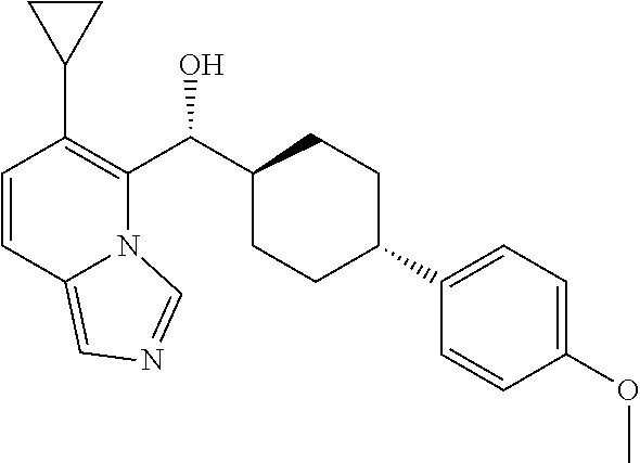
C1=CC2=CN=CN2C(C(C2CCC(C3=CC=C(OC)C=C3)CC2)O)=C1C1CC1
